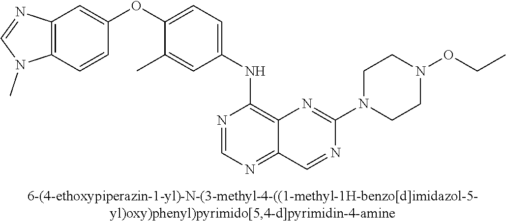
C1(OC2=CC=C(NC3=C4C(=NC=N3)C=NC(N3CCN(OCC)CC3)=N4)C=C2C)=CC2=C(C=C1)N(C)C=N2
